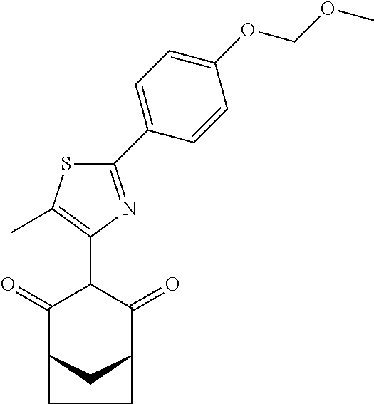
C1(=O)C2CC(C(=O)C1C1=C(C)SC(C3=CC=C(OCOC)C=C3)=N1)CC2
